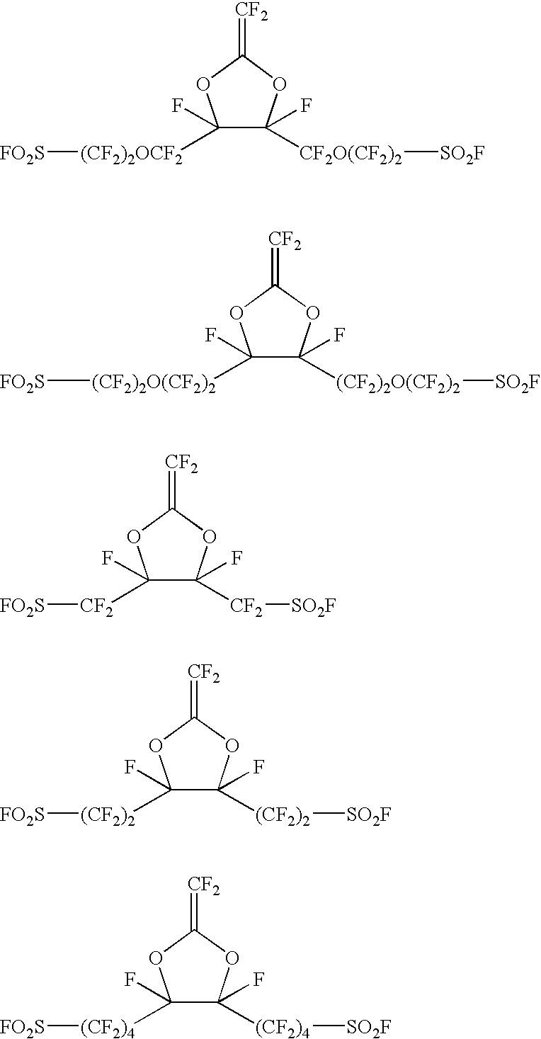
C1(F)([(CF2)2OCF2][FO2S])C(F)([CF2O(CF2)2][SO2F])OC(=[CF2])O1.C1(F)([(CF2)2O(CF2)2][FO2S])C(F)([(CF2)2O(CF2)2][SO2F])OC(=[CF2])O1.C1(F)([CF2][FO2S])C(F)([CF2][SO2F])OC(=[CF2])O1.C1(F)([(CF2)2][FO2S])C(F)([(CF2)2][SO2F])OC(=[CF2])O1.C1(F)([(CF2)4][FO2S])C(F)([(CF2)4][SO2F])OC(=[CF2])O1
